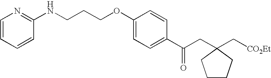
C1=CC=CC(NCCCOC2=CC=C(C(CC3(C[CO2Et])CCCC3)=O)C=C2)=N1
